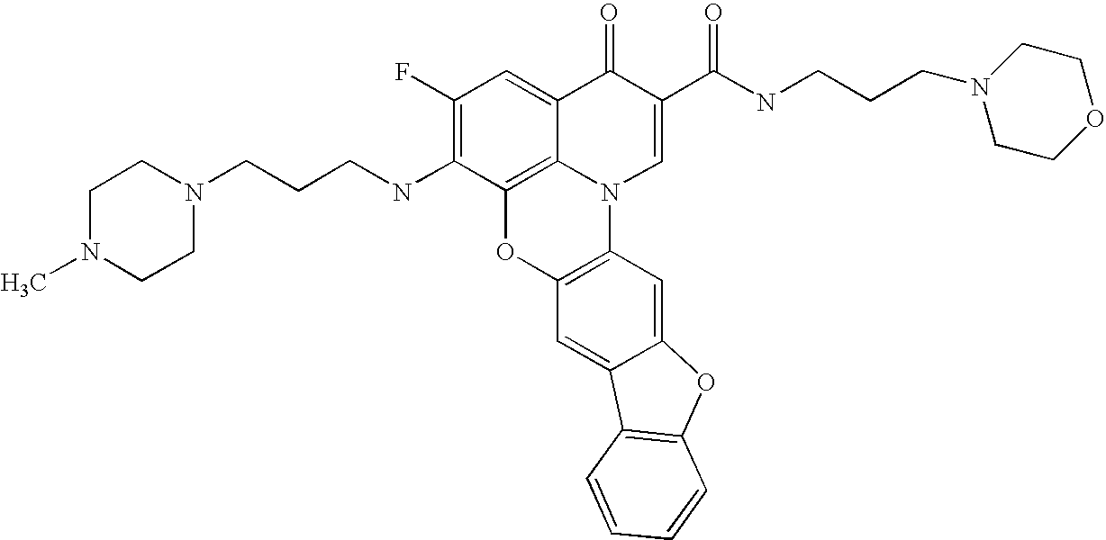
C1(F)=C(NCCCN2CCN(C)CC2)C2=C3C(=C1)C(=O)C(C(NCCCN1CCOCC1)=O)=CN3C1=C(O2)C=C2C(=C1)OC1=C2C=CC=C1
